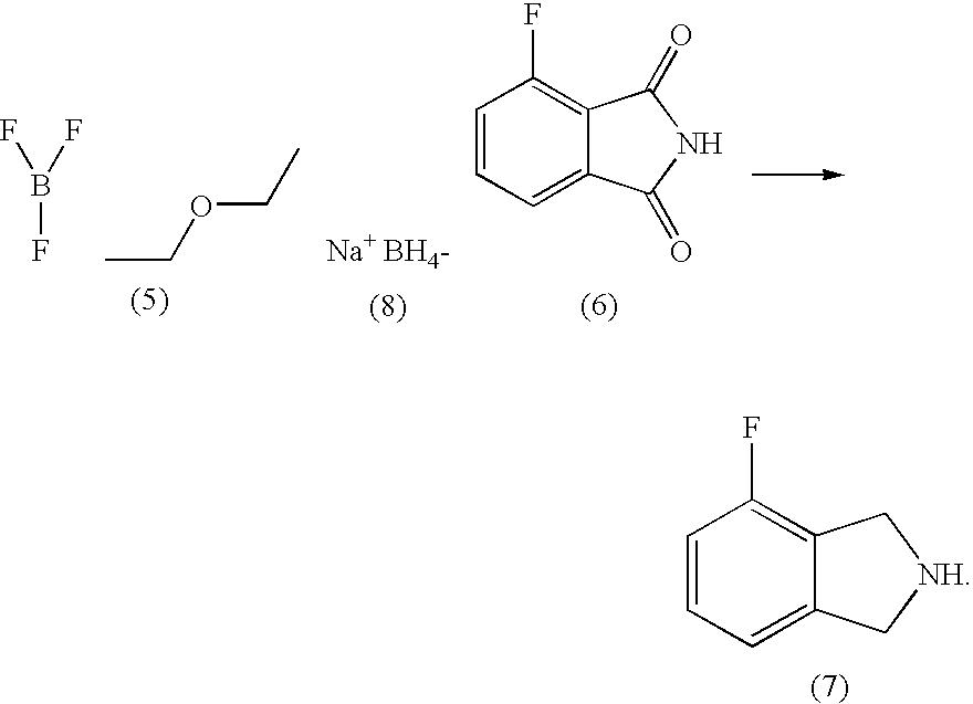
C1=CC=C2C(=C1F)C[NH]C2.FB(F)F.CCOCC.[Na+ BH4-].C1=CC=C2C(=C1F)C(=O)NC2=O
